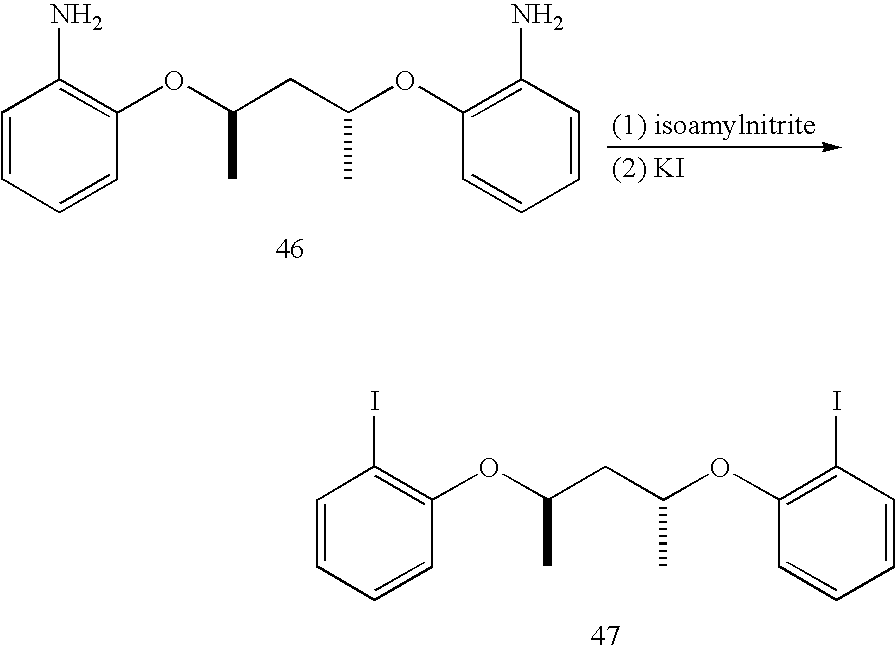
C1=CC=CC(OC(CC(OC2=C(I)C=CC=C2)C)C)=C1I.C1=CC=CC(OC(CC(OC2=C(N)C=CC=C2)C)C)=C1N
